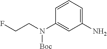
FCCN(C1=CC(N)=CC=C1)[Boc]
